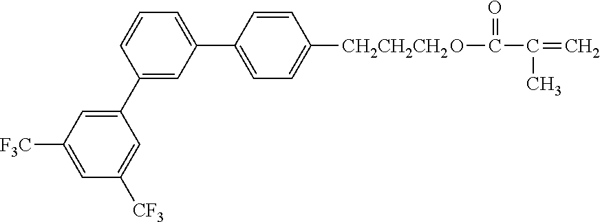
C1(C2=CC=C([CH2CH2CH2]OC(C(=C)C)=O)C=C2)=CC=CC(C2=CC([F3C])=CC([CF3])=C2)=C1
